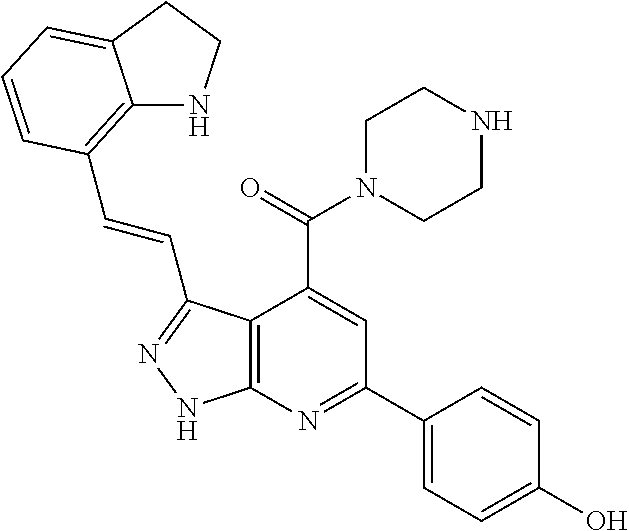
C(=CC1=NNC2=C1C(C(=O)N1CCNCC1)=CC(C1=CC=C(O)C=C1)=N2)C1=C2NCCC2=CC=C1
